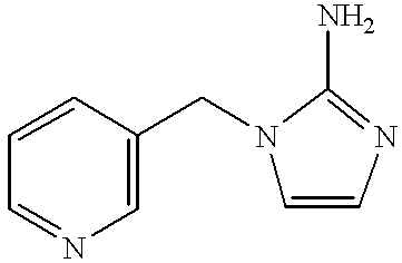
C1=CC=NC=C1CN1C=CN=C1N
